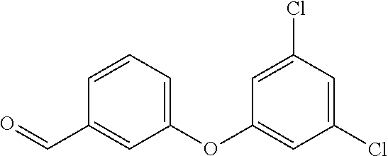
O=CC1=CC(OC2=CC(Cl)=CC(Cl)=C2)=CC=C1
